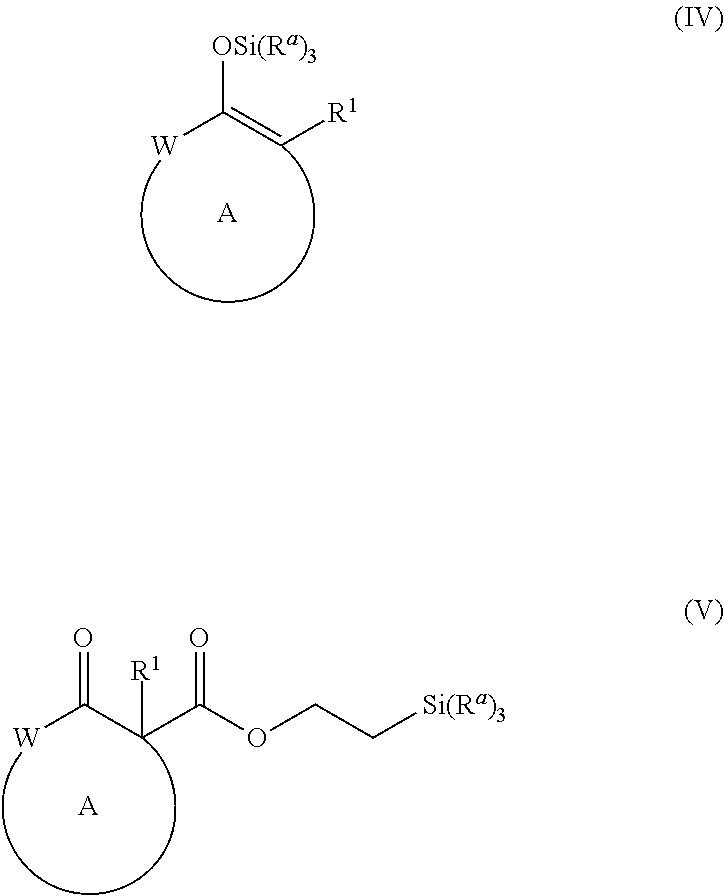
[OSi(Ra)3]C(=C[R1])[W].[A].O=C(C(C(OCC[Si(Ra)3])=O)[R1])[W].[A]
